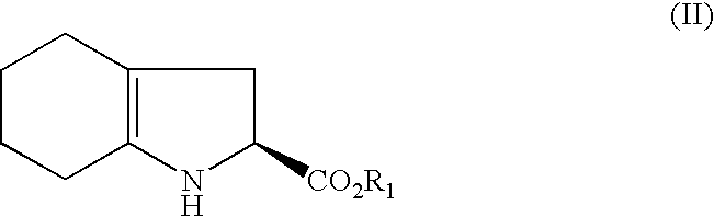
C1CCC2=C(C1)CC([CO2R1])N2
